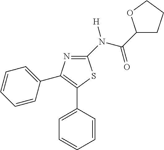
C1(N(C(C2CCCO2)=O)[H])=NC(C2=CC=CC=C2)=C(C2=CC=CC=C2)S1
